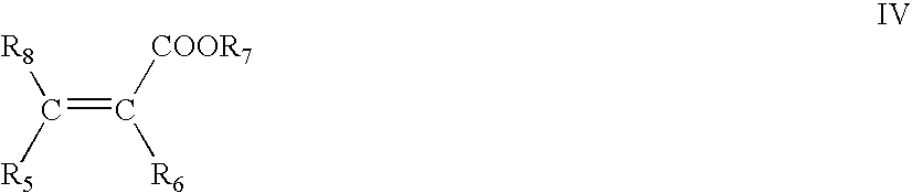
C(=C([COOR7])[R6])([R8])[R5]
